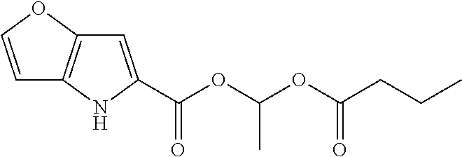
C(OC(CCC)=O)(OC(=O)C1=CC2=C(N1)C=CO2)C
